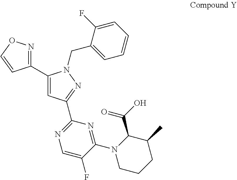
C1=C(C2=NOC=C2)N(CC2=CC=CC=C2F)N=C1C1=NC=C(F)C(N2CCCC(C)C2C(O)=O)=N1
